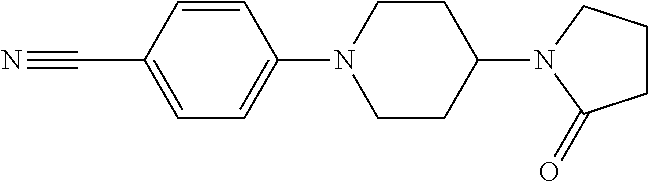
N#CC1=CC=C(N2CCC(N3C(=O)CCC3)CC2)C=C1
